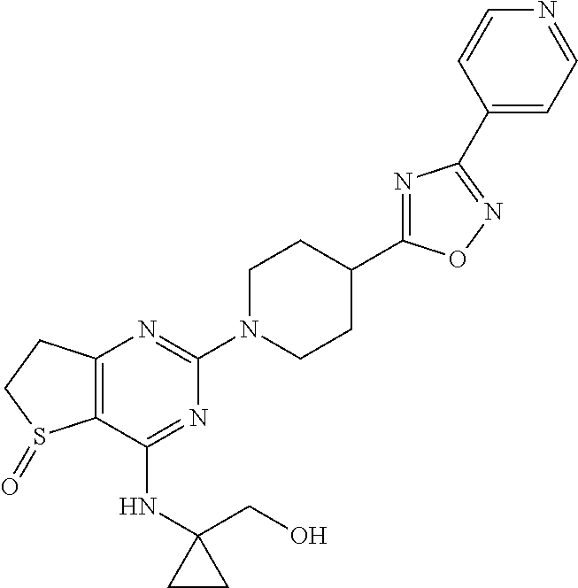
C12=C(C(NC3(CO)CC3)=NC(N3CCC(C4=NC(C5=CC=NC=C5)=NO4)CC3)=N1)S(=O)CC2
